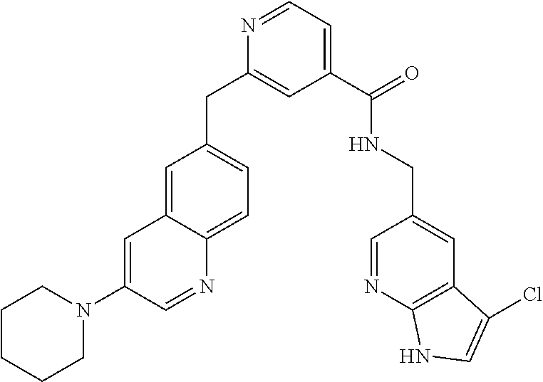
C1=C2C(=CC=C1CC1=CC(C(=O)NCC3=CC4=C(N=C3)NC=C4Cl)=CC=N1)N=CC(N1CCCCC1)=C2
